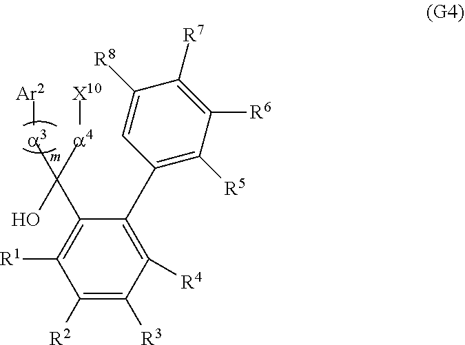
C1([R2])=C([R3])C([R4])=C(C2=C([R5])C([R6])=C([R7])C([R8])=C2)C(C(O)([a3][Ar2])[a4][X10])=C1[R1]
